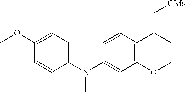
C1(N(C2=CC3=C(C=C2)C(C[OMs])CCO3)C)=CC=C(OC)C=C1
